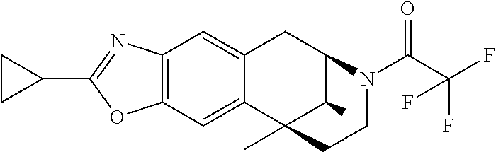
C12=C(C=C3C(=C1)CC1C(C)C3(C)CCN1C(C(F)(F)F)=O)OC(C1CC1)=N2
